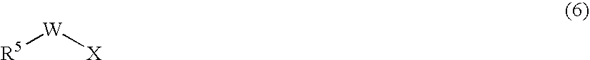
[R5][W][X]
